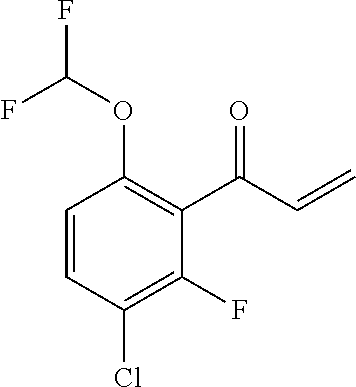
C1=CC(Cl)=C(F)C(C(C=C)=O)=C1OC(F)F
